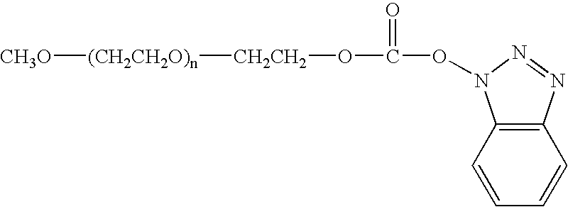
[CH3O][(CH2CH2O)n][CH2CH2]OC(ON1C2=C(N=N1)C=CC=C2)=O
